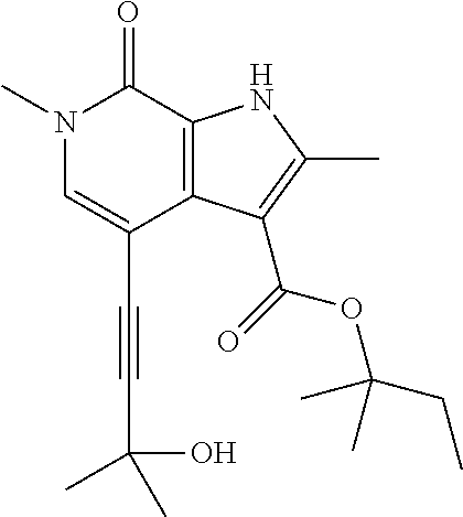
C(C1=CN(C)C(=O)C2=C1C(C(=O)OC(CC)(C)C)=C(C)N2)#CC(C)(O)C
